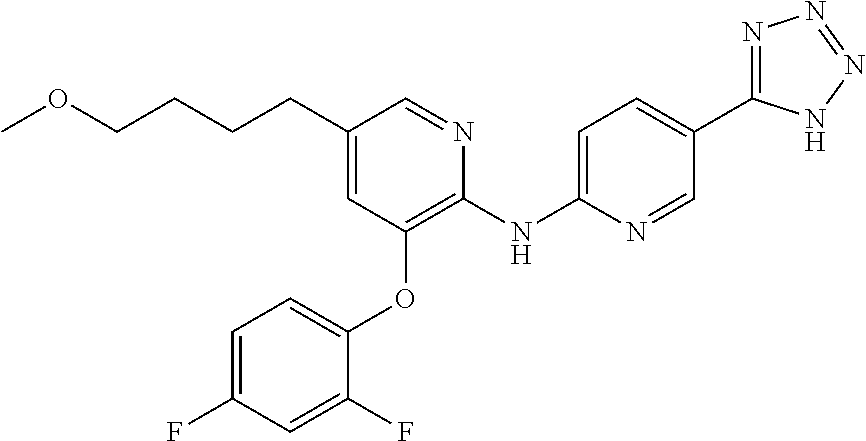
C1(CCCCOC)=CC(OC2=CC=C(F)C=C2F)=C(NC2=CC=C(C3=NN=NN3)C=N2)N=C1
